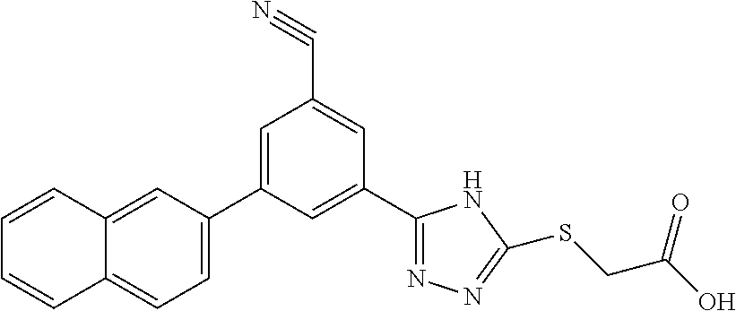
C1(C2=NN=C(SCC(O)=O)N2)=CC(C2=CC=C3C(=C2)C=CC=C3)=CC(C#N)=C1
